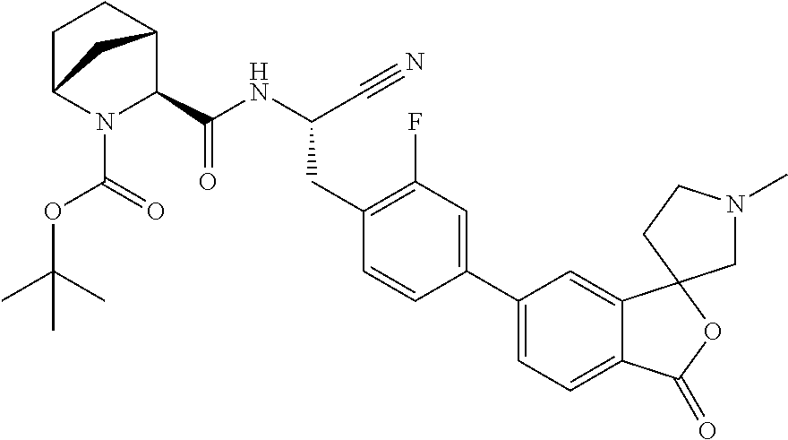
N(C(C#N)CC1=C(F)C=C(C2=CC=C3C(=C2)C2(OC3=O)CN(C)CC2)C=C1)C(=O)C1C2CCC(N1C(OC(C)(C)C)=O)C2
